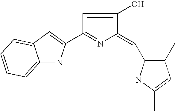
C12=CC=CC=C1C=C(C1=NC(=CC3=C(C)C=C(C)N3)C(O)=C1)N2
